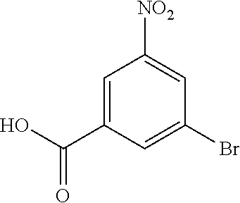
C1=C(C(O)=O)C=C(Br)C=C1[NO2]
